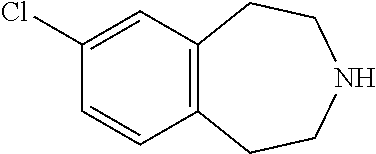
C1(Cl)=CC2=C(CCNCC2)C=C1
